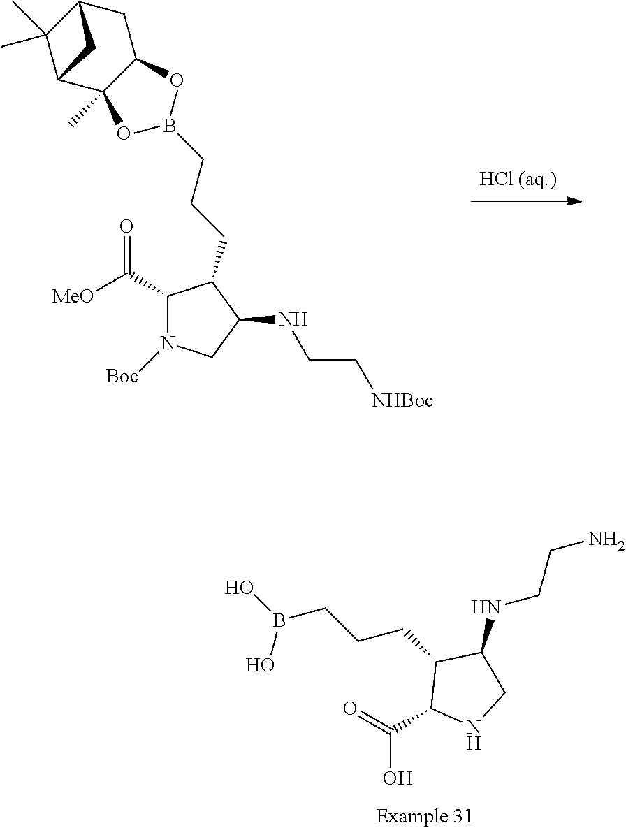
O=C(C1NCC(NCCN)C1CCCB(O)O)O.C1(C([MeO])=O)N([Boc])CC(NCC[NHBoc])C1CCCB1OC2(C)C3C(C)(C)C(CC2O1)C3
